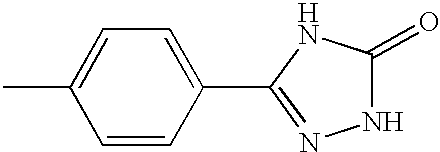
C1=CC(C2=NNC(=O)N2)=CC=C1C
